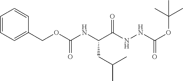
C(C(NNC(OC(C)(C)C)=O)=O)(CC(C)C)NC(OCC1=CC=CC=C1)=O
